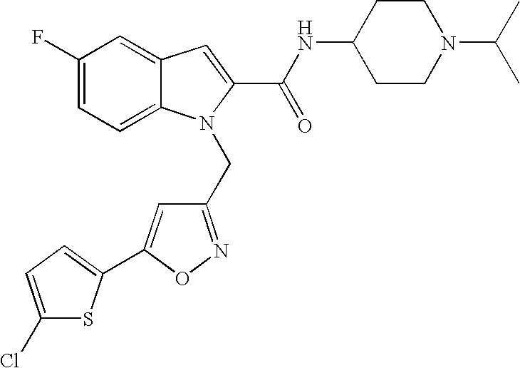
C1=C2C(=CC=C1F)N(CC1=NOC(C3=CC=C(Cl)S3)=C1)C(C(NC1CCN(C(C)C)CC1)=O)=C2
